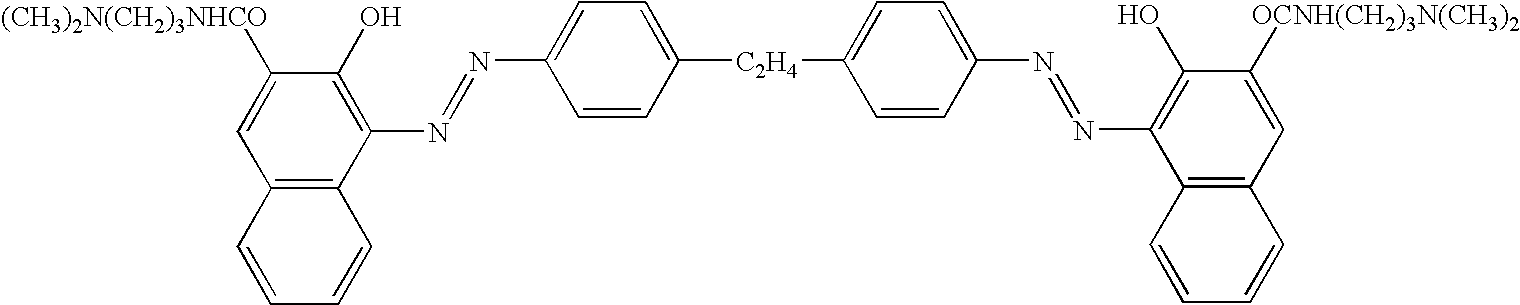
C12=C(C(N=NC3=CC=C([C2H4]C4=CC=C(N=NC5=C(O)C([OCNH(CH2)3N(CH3)2])=CC6=C5C=CC=C6)C=C4)C=C3)=C(O)C([(CH3)2N(CH2)3NHCO])=C1)C=CC=C2
